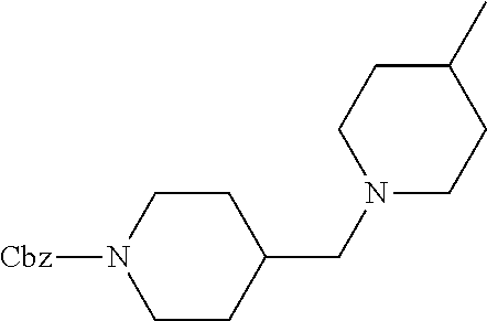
N1([Cbz])CCC(CN2CCC(C)CC2)CC1
